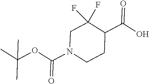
C1N(C(OC(C)(C)C)=O)CCC(C(O)=O)C1(F)F
